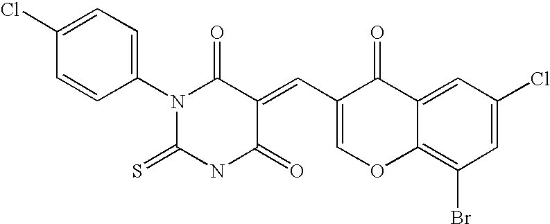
C1=C(Cl)C=CC(N2C(=S)NC(=O)C(=CC3=COC4=C(Br)C=C(Cl)C=C4C3=O)C2=O)=C1
